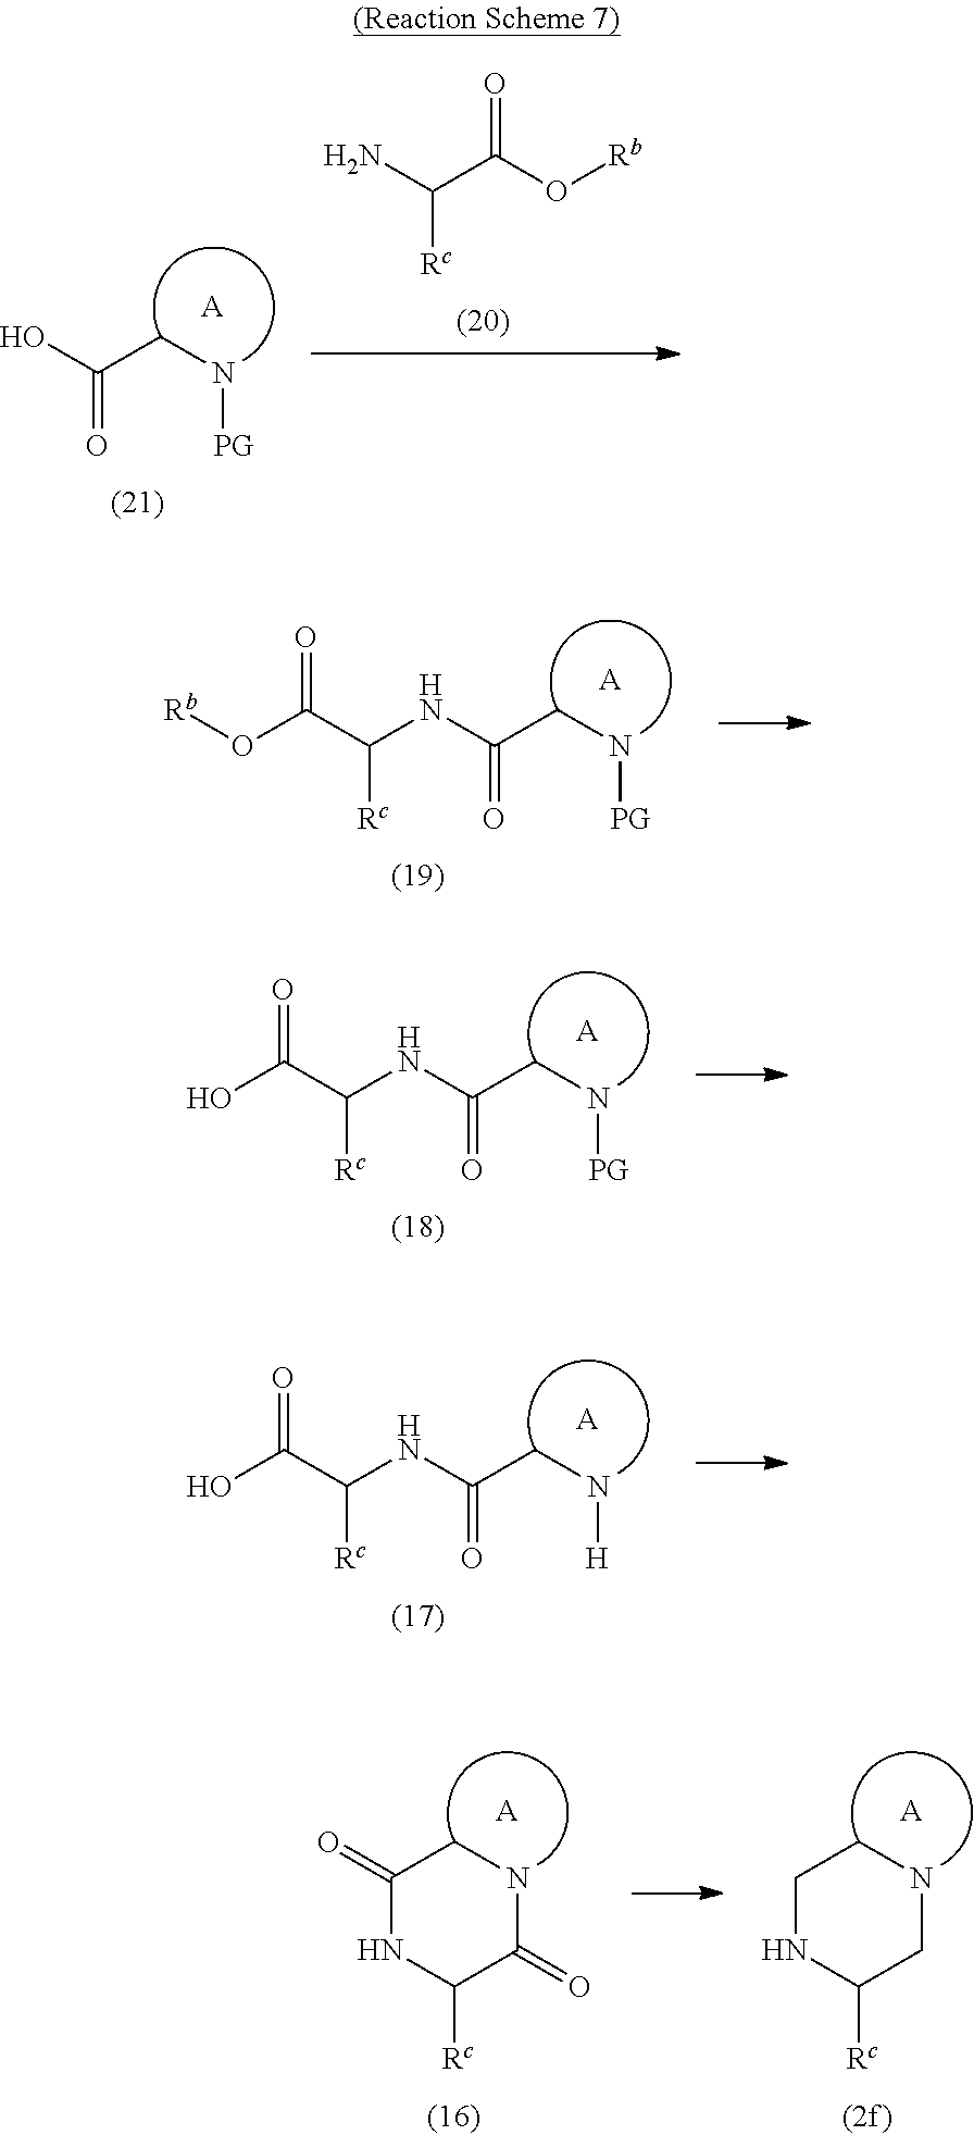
[A].C(CN[PG])(O)=O.NC(C(O[Rb])=O)[Rc].[A].C(CN[PG])(NC(C(O[Rb])=O)[Rc])=O.[A].C(CN[PG])(NC(C(O)=O)[Rc])=O.[A].C(CN[H])(NC(C(O)=O)[Rc])=O.[A].C1(=O)CNC(=O)C([Rc])N1.[A].C1CNCC([Rc])N1
